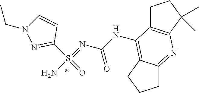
C1(S(=O)(=NC(NC2=C3C(=NC4=C2CCC4(C)C)CCC3)=O)N)=NN(CC)C=C1
